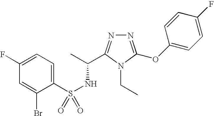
N1=C(OC2=CC=C(F)C=C2)N(CC)C(C(C)NS(=O)(C2=CC=C(F)C=C2Br)=O)=N1
